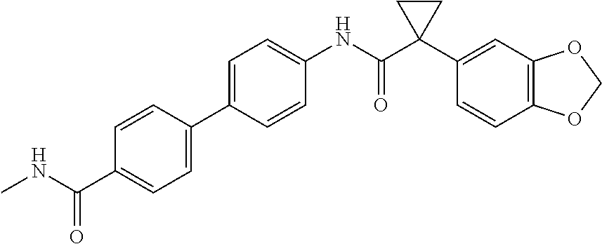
C1=CC(C2=CC=C(C(=O)NC)C=C2)=CC=C1NC(C1(C2=CC3=C(C=C2)OCO3)CC1)=O
